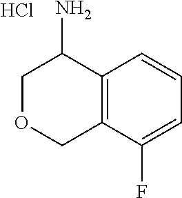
C1OCC2=C(C1N)C=CC=C2F.Cl
